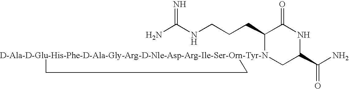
NC(NCCCC1[D-Ala-D-Glu-His-Phe-D-Ala-Gly-Arg-D-Nle-Asp-Arg-Ile-Ser-Orn-Tyr-N]2(CC(C(N)=O)NC1=O)CC2)=N
